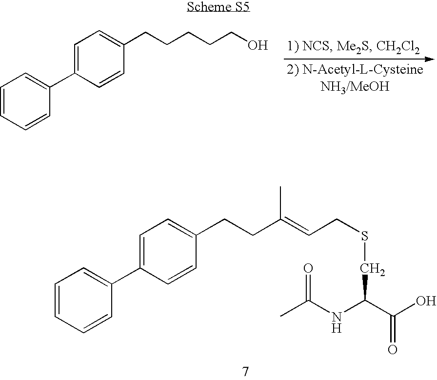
C1=CC=CC(C2=CC=C(CCCCCO)C=C2)=C1.C1=CC=CC(C2=CC=C(CCC(=CCSCC(NC(C)=O)C(=O)O)C)C=C2)=C1
